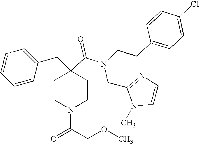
C1=CC=CC(CC2(C(=O)N(CCC3=CC=C(Cl)C=C3)CC3=NC=CN3C)CCN(C(COC)=O)CC2)=C1
